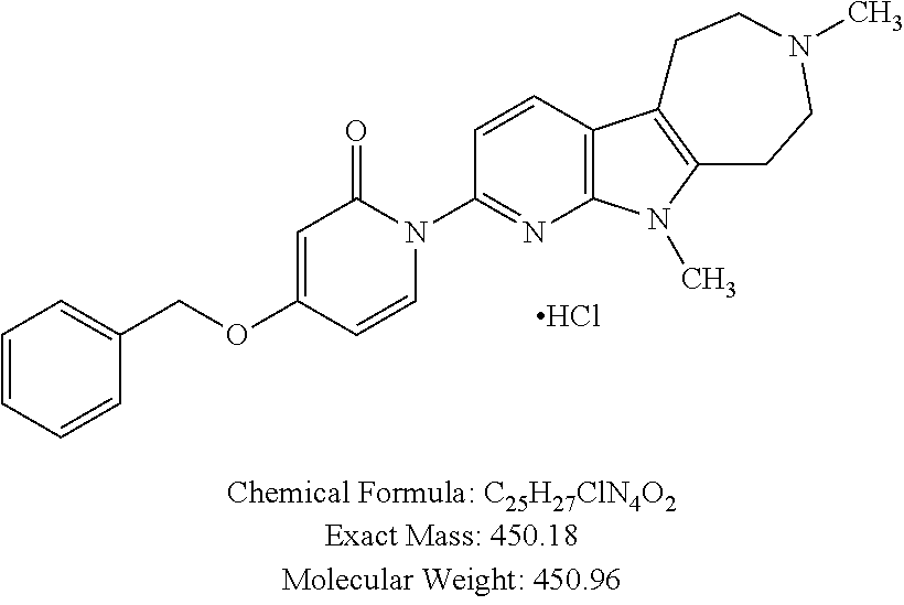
C1=CC=CC(COC2=CC(=O)N(C3=NC4=C(C=C3)C3=C(N4C)CCN(C)CC3)C=C2)=C1.Cl
